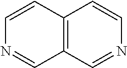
C12=C(C=NC=C1)C=NC=C2
